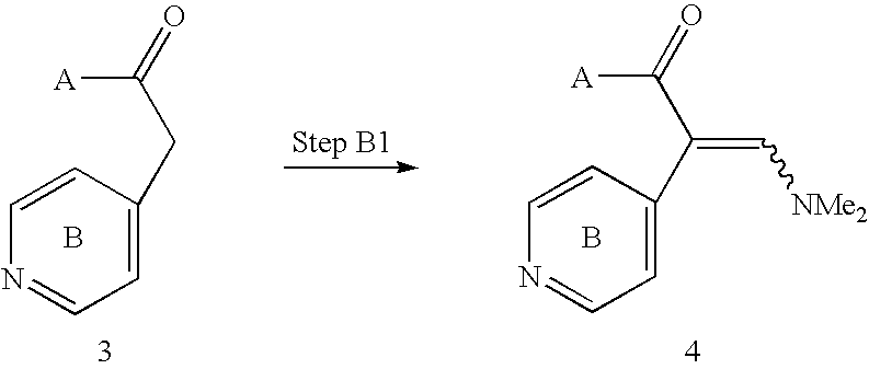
C1=CC(CC([A])=O)=CC=N1.B.B.C1=CC(C(C([A])=O)=C[NMe2])=CC=N1
